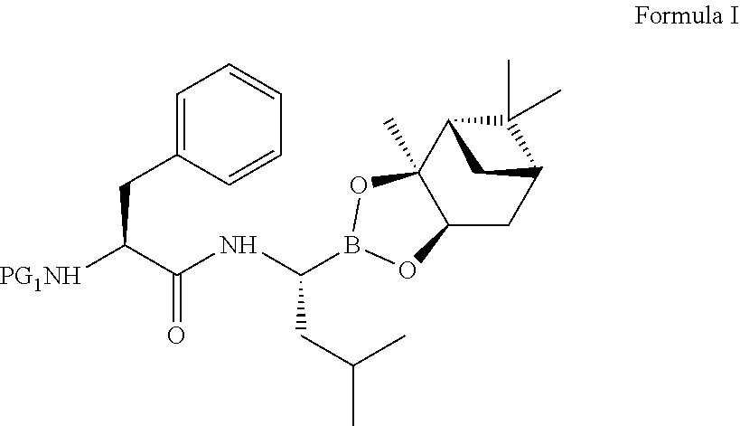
C1=C(CC([PG1NH])C(NC(CC(C)C)B2OC3(C)C(CC4C(C)(C)C3C4)O2)=O)C=CC=C1
